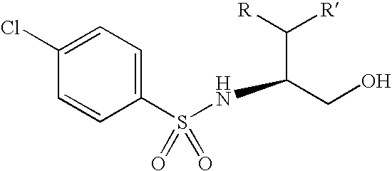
C(C(CO)NS(C1=CC=C(Cl)C=C1)(=O)=O)([R])[R]
